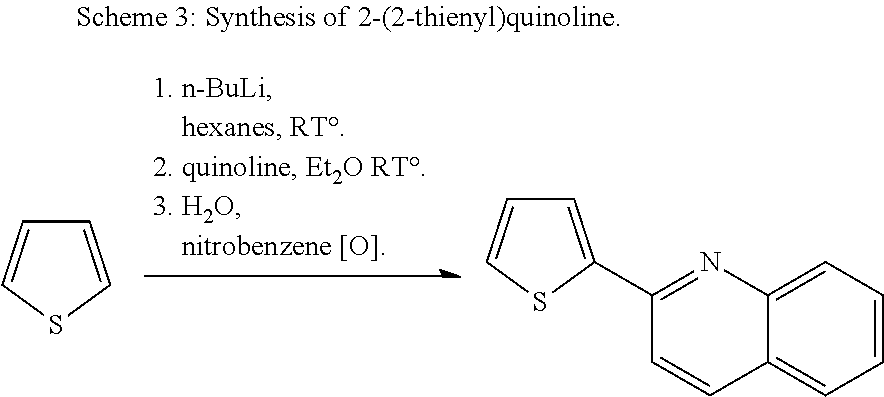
C1=CSC=C1.C1=C(C2=NC3=CC=CC=C3C=C2)SC=C1
